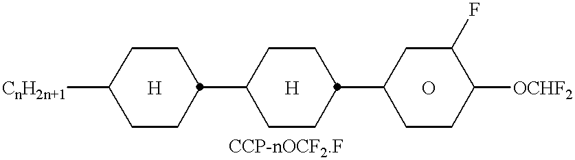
[CnH2n+1]C1CCC(C2CCC(C3CCC([OCHF2])C(F)C3)CC2)CC1.[H].O.[H]
